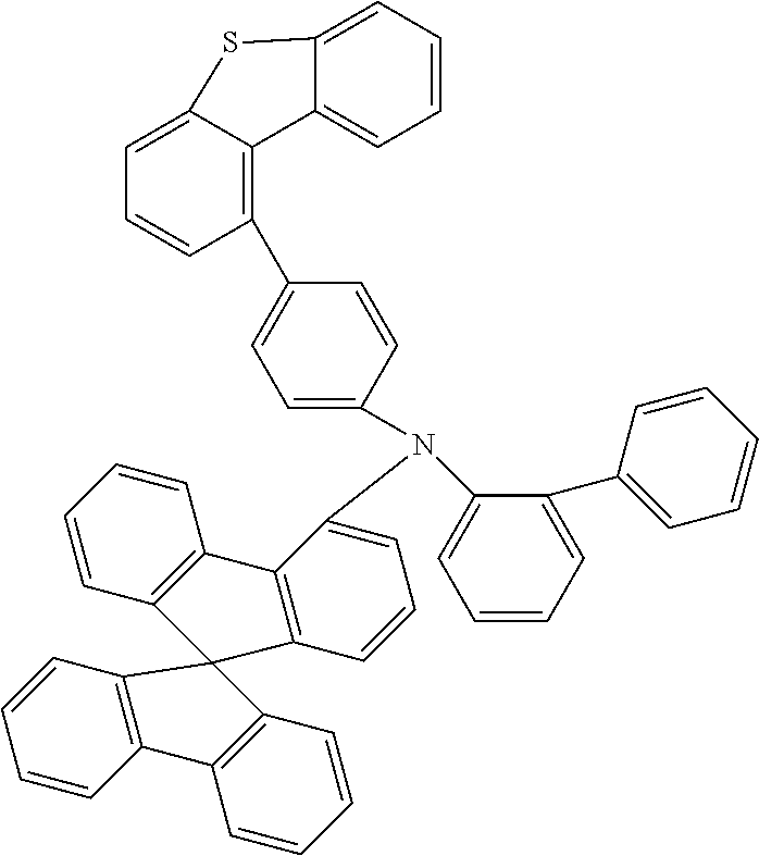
C1(C2=C3C(=CC=C2)SC2=CC=CC=C32)=CC=C(N(C2=CC=CC=C2C2=CC=CC=C2)C2=CC=CC3=C2C2=C(C=CC=C2)C32C3=C(C=CC=C3)C3=C2C=CC=C3)C=C1
